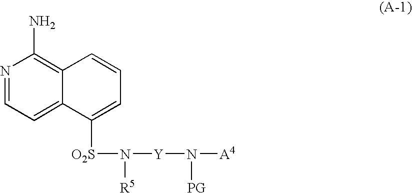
N1=CC=C2C(=C1N)C=CC=C2[O2S]N([Y]N([PG])[A4])[R5]
